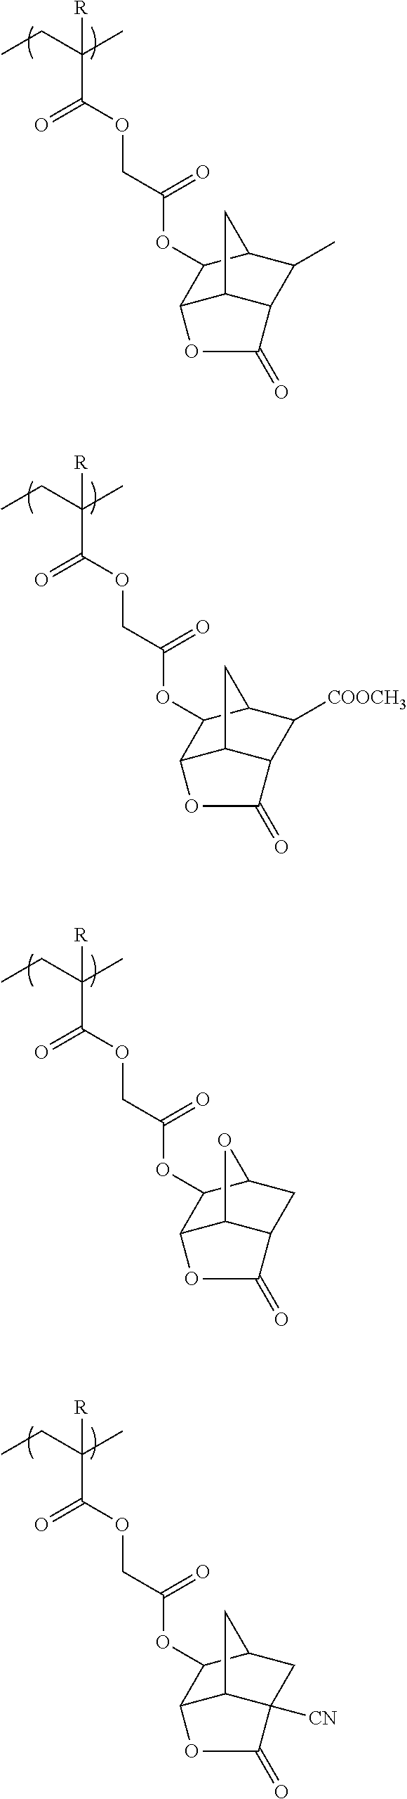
[R]C(CC)(C)C(OCC(=O)OC1C2C3C(C(C)C1C3)C(=O)O2)=O.[R]C(CC)(C)C(OCC(=O)OC1C2C3C(C([COOCH3])C1C3)C(=O)O2)=O.[R]C(CC)(C)C(OCC(=O)OC1C2C3C(CC1O3)C(=O)O2)=O.[R]C(CC)(C)C(OCC(=O)OC1C2C3C([CN])(CC1C3)C(=O)O2)=O
